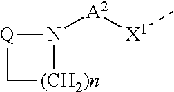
C1[(CH2)n]N([A2][X1]C)[Q]1
